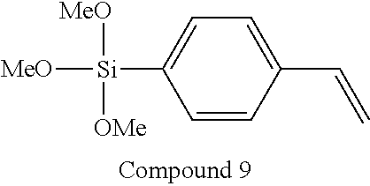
[Si](C1=CC=C(C=C)C=C1)([MeO])([OMe])[MeO]
